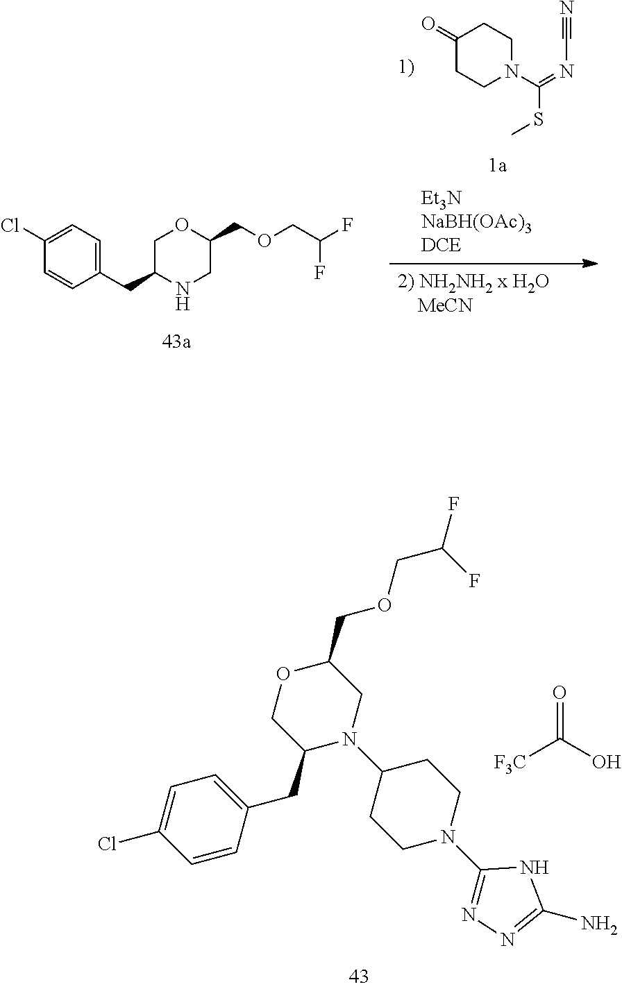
C1(CC2N(C3CCN(C4=NN=C(N)N4)CC3)CC(COCC(F)F)OC2)=CC=C(Cl)C=C1.O=C(O)[F3C].C1(CC2NCC(COCC(F)F)OC2)=CC=C(Cl)C=C1.C1(=O)CCN(C(SC)=NC#N)CC1
